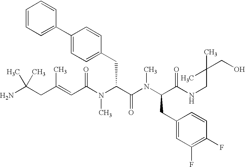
NC(CC(=CC(N(C(C(N(C(CC1=CC(F)=C(F)C=C1)C(NCC(CO)(C)C)=O)C)=O)CC1=CC=C(C2=CC=CC=C2)C=C1)C)=O)C)(C)C
